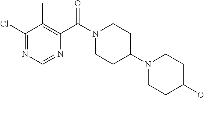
C1(Cl)=NC=NC(C(N2CCC(N3CCC(OC)CC3)CC2)=O)=C1C
